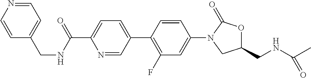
N1=CC(C2=C(F)C=C(N3CC(CNC(C)=O)OC3=O)C=C2)=CC=C1C(NCC1=CC=NC=C1)=O
